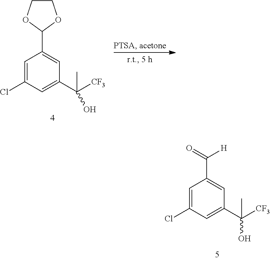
C1COC(C2=CC(C([CF3])(O)C)=CC(Cl)=C2)O1.C1=C(Cl)C=C(C([CF3])(C)O)C=C1C(=O)[H]
